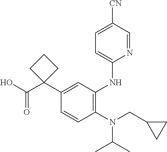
C1=CC(N(CC2CC2)C(C)C)=C(NC2=CC=C([CN])C=N2)C=C1C1(C(O)=O)CCC1
